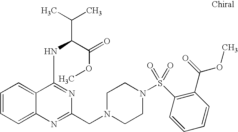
C1=CC=C2C(=C1)C(NC(C(C)C)C(=O)OC)=NC(CN1CCN(S(=O)(C3=C(C(=O)OC)C=CC=C3)=O)CC1)=N2
